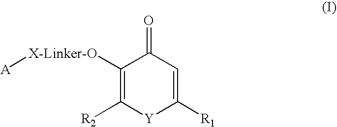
[X-Linker-O]([A])C1=C([R2])[Y]C([R1])=CC1=O
